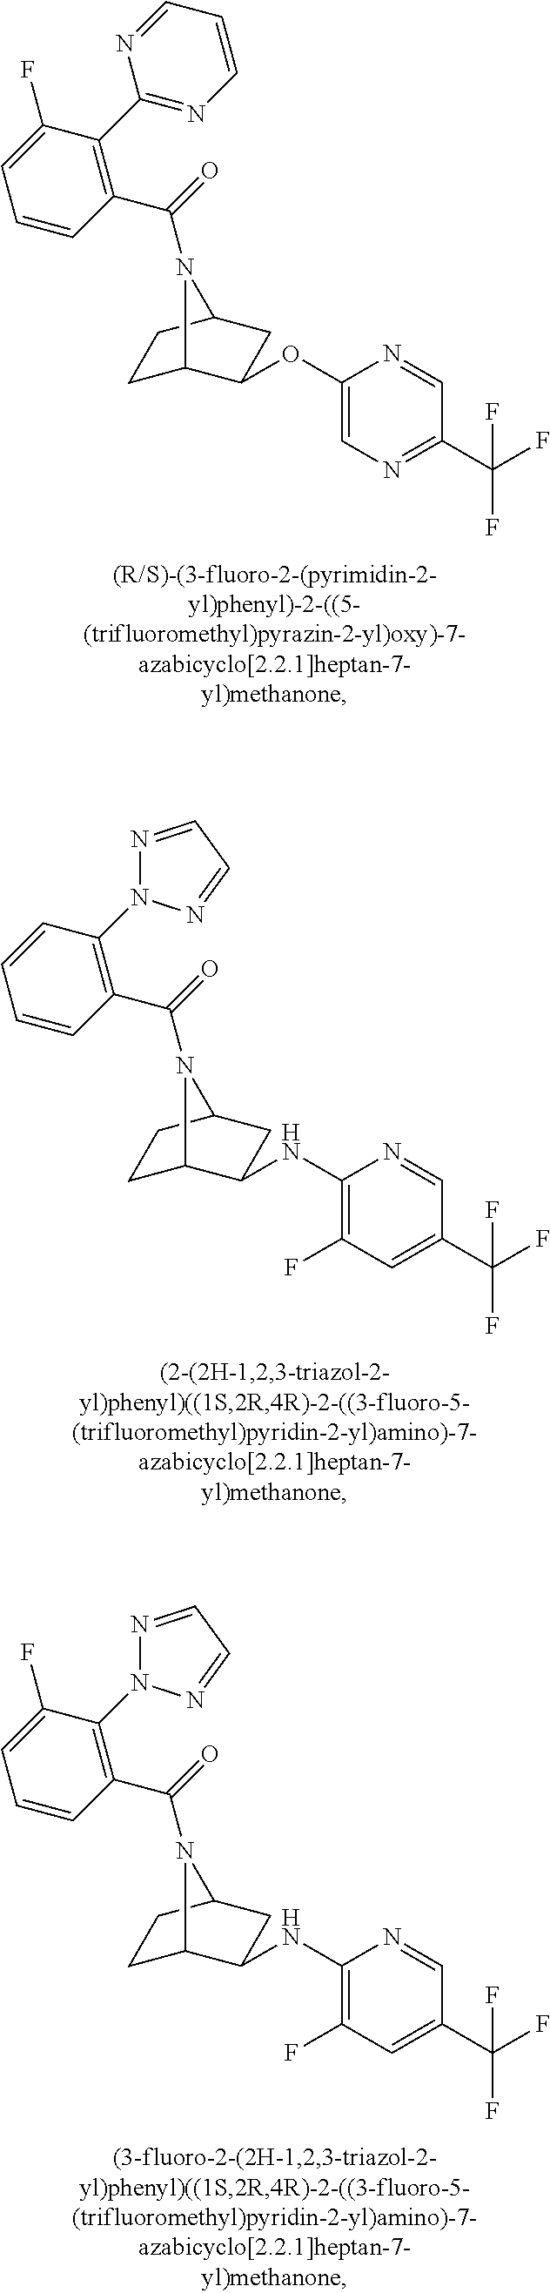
C1C2C(OC3=CN=C(C(F)(F)F)C=N3)CC(C1)N2C(=O)C1=C(C2=NC=CC=N2)C(F)=CC=C1.C1C2C(NC3=C(F)C=C(C(F)(F)F)C=N3)CC(C1)N2C(=O)C1=C(N2N=CC=N2)C=CC=C1.C1C2C(NC3=C(F)C=C(C(F)(F)F)C=N3)CC(C1)N2C(=O)C1=C(N2N=CC=N2)C(F)=CC=C1
